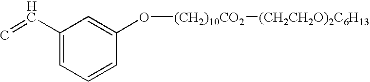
C1(C=C)=CC=CC(O[(CH2)10CO2][(CH2CH2O)2C6H13])=C1
